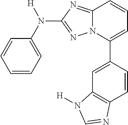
C1=CC=C(N([H])C2=NN3C(=N2)C=CC=C3C2=CC3=C(C=C2)N=CN3[H])C=C1
